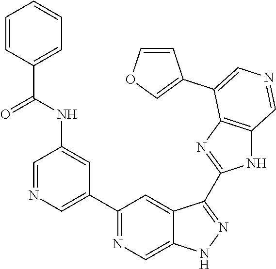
C1(C2=CN=CC(NC(C3=CC=CC=C3)=O)=C2)=NC=C2C(=C1)C(C1=NC3=C(N1)C=NC=C3C1=COC=C1)=NN2
